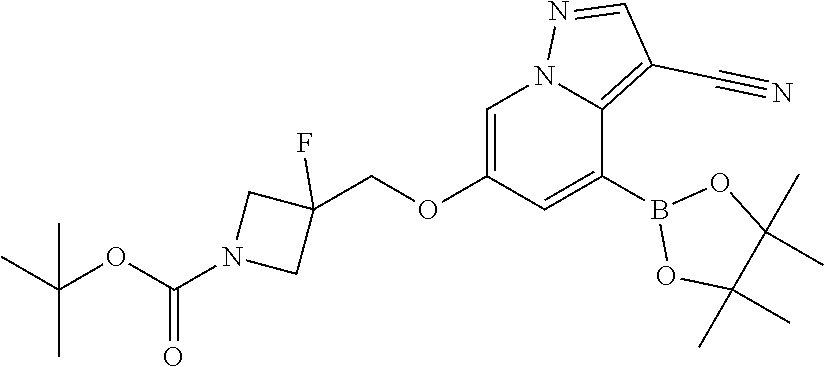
C1=C(OCC2(F)CN(C(OC(C)(C)C)=O)C2)C=C(B2OC(C)(C)C(C)(C)O2)C2=C(C#N)C=NN12
